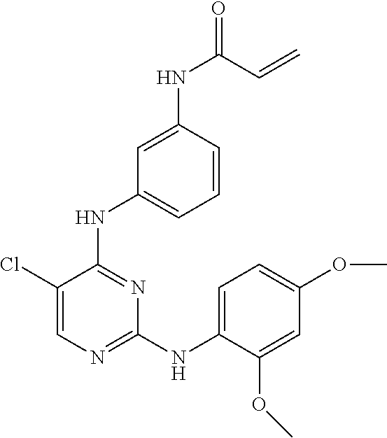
C1(Cl)=CN=C(NC2=CC=C(OC)C=C2OC)N=C1NC1=CC=CC(NC(C=C)=O)=C1
